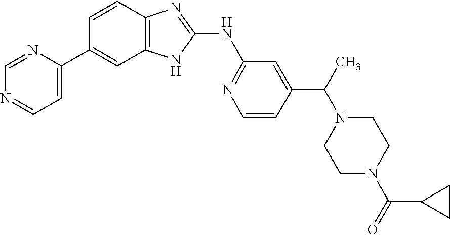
C1=NC(C2=CC3=C(C=C2)N=C(NC2=NC=CC(C(C)N4CCN(C(=O)C5CC5)CC4)=C2)N3)=CC=N1
